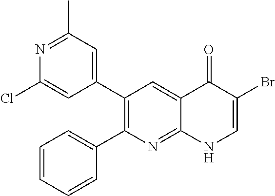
N1=C(C)C=C(C2=C(C3=CC=CC=C3)N=C3C(=C2)C(=O)C(Br)=CN3)C=C1Cl
